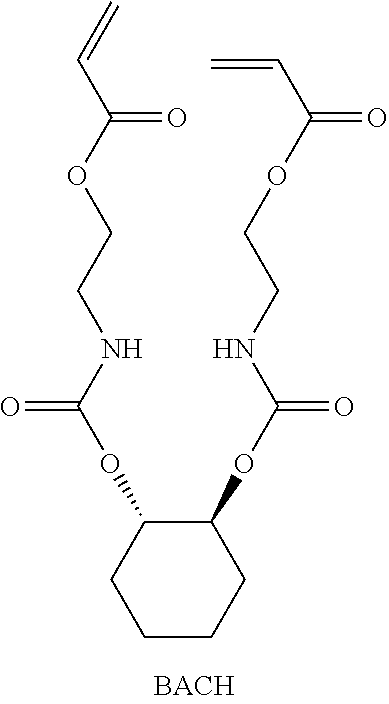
C1CCCC(OC(NCCOC(C=C)=O)=O)C1OC(NCCOC(C=C)=O)=O
